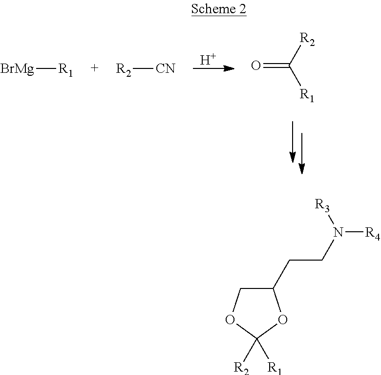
[H].[BrMg][R1].[R2][CN].[R2]C([R1])=O.C1(CCN([R4])[R3])COC([R2])([R1])O1
